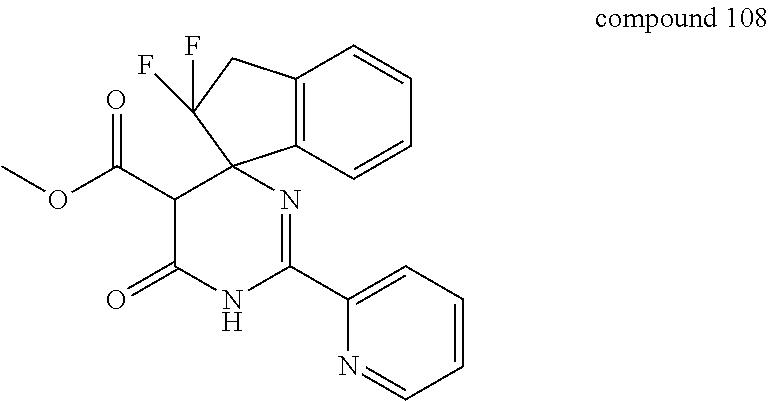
C12=C(C=CC=C1)C1(C(F)(F)C2)C(C(OC)=O)C(=O)NC(C2=CC=CC=N2)=N1
